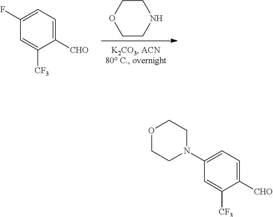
C1CNCCO1.C1=C([CF3])C([CHO])=CC=C1F.C1=C([CF3])C([CHO])=CC=C1N1CCOCC1
